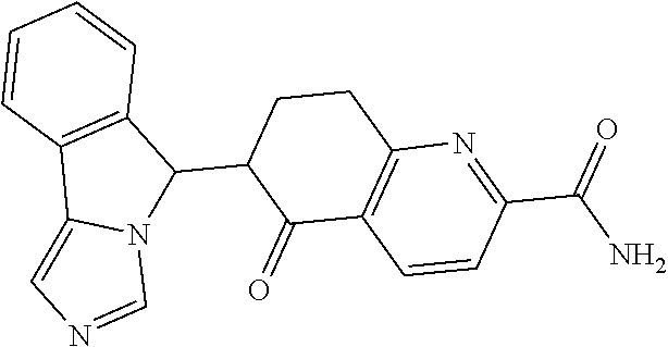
C12=C(C(C3C(=O)C4=C(CC3)N=C(C(N)=O)C=C4)N3C1=CN=C3)C=CC=C2
